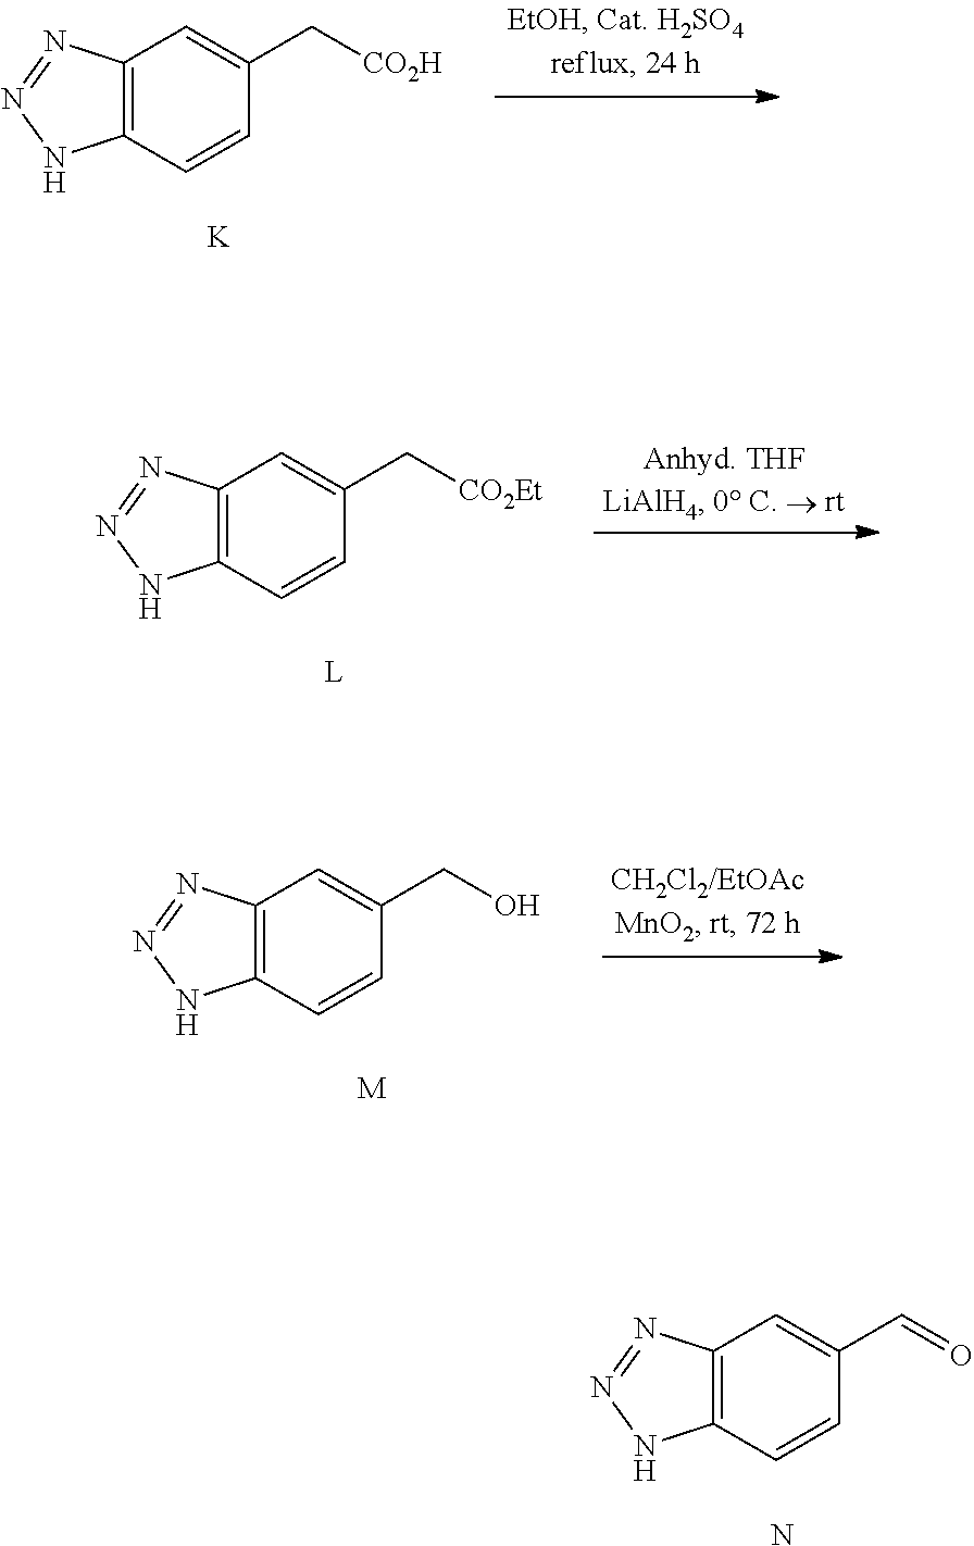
N.C12=C(C=CC(C=O)=C1)NN=N2.C12=C(C=CC(C[CO2H])=C1)NN=N2.[K].[L].C12=C(C=CC(C[CO2Et])=C1)NN=N2.[M].C12=C(C=CC(CO)=C1)NN=N2
